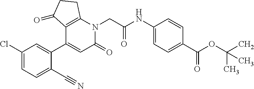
C12=C(C(C3=CC(Cl)=CC=C3C#N)=CC(=O)N1CC(NC1=CC=C(C(OC(C)(C)C)=O)C=C1)=O)C(=O)CC2
